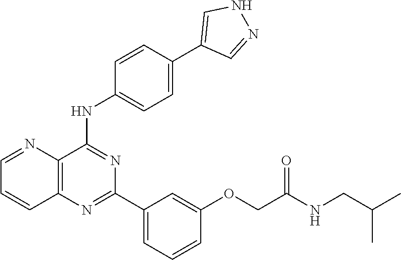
C12=C(N=C(C3=CC=CC(OCC(NCC(C)C)=O)=C3)N=C1NC1=CC=C(C3=CNN=C3)C=C1)C=CC=N2
